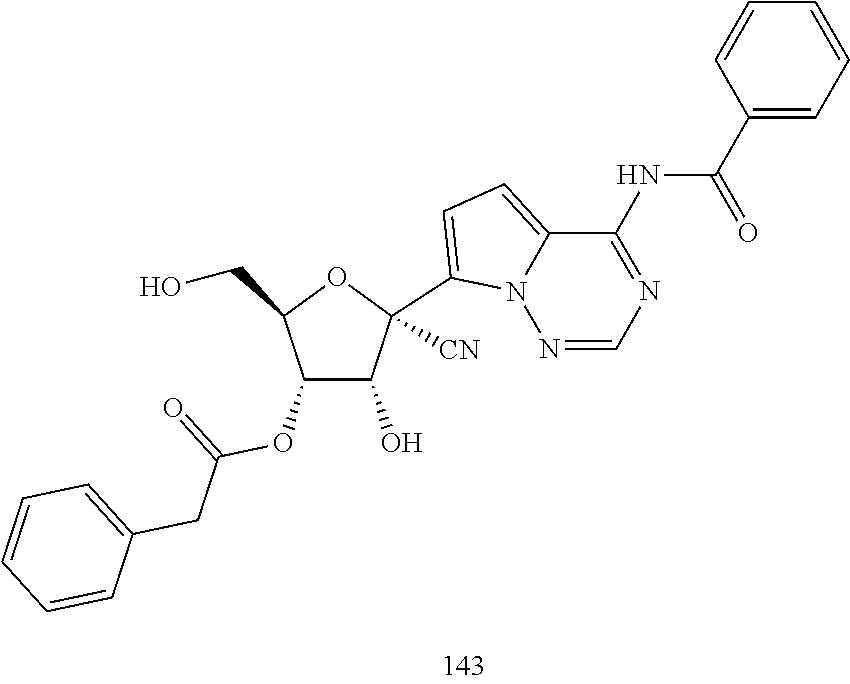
C1(OC(=O)CC2=CC=CC=C2)C(O)C(C2=CC=C3N2N=CN=C3NC(C2=CC=CC=C2)=O)([CN])OC1CO
